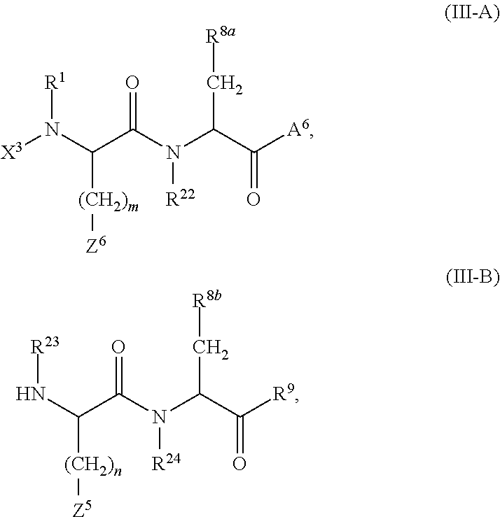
N(C(C([A6])=O)C[R8a])(C(=O)C(N([X3])[R1])[(CH2)m][Z6])[R22].N(C(C(=O)N([R24])C(C([R9])=O)C[R8b])[(CH2)n][Z5])[R23]
